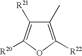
C1(C)=C([R22])OC([R20])=C1[R21]
